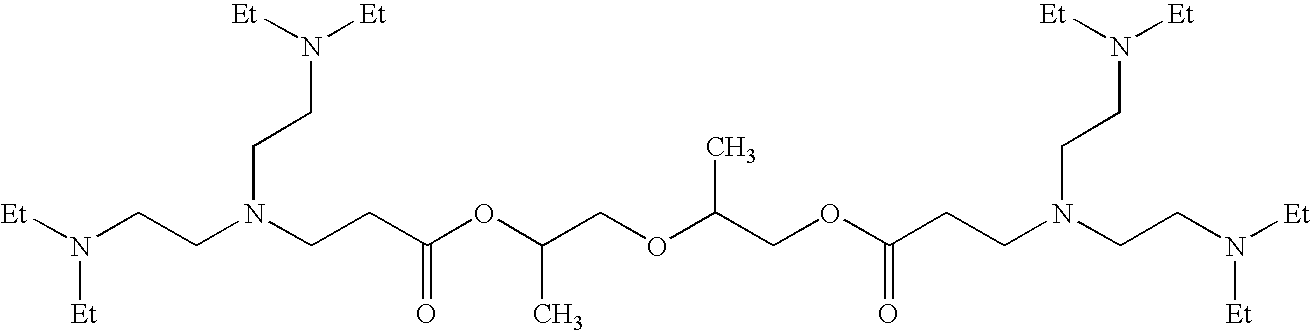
N(CCC(OC(COC(COC(CCN(CCN([Et])[Et])CCN([Et])[Et])=O)C)C)=O)(CCN([Et])[Et])CCN([Et])[Et]
